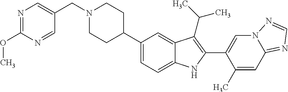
C1(C2CCN(CC3=CN=C(OC)N=C3)CC2)=CC=C2C(=C1)C(C(C)C)=C(C1=CN3C(=NC=N3)C=C1C)N2
